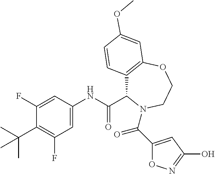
C1(F)=CC(NC(C2C3=C(OCCN2C(C2=CC(O)=NO2)=O)C=C(OC)C=C3)=O)=CC(F)=C1C(C)(C)C
